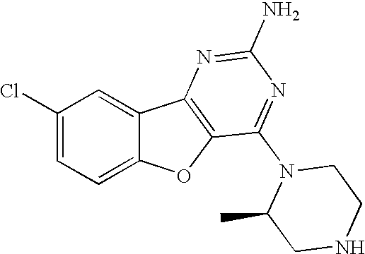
C12=CC=C(Cl)C=C1C1=C(O2)C(N2C(C)CNCC2)=NC(N)=N1
